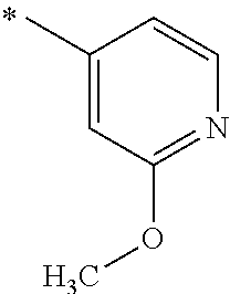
C1(C)=CC(OC)=NC=C1
